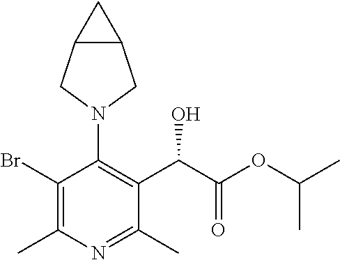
BrC1=C(C)N=C(C)C(C(C(OC(C)C)=O)O)=C1N1CC2C(C1)C2
